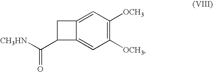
C1([OCH3])=C([OCH3])C=C2C(=C1)C(C([CH3HN])=O)C2
